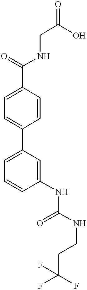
C1(C(=O)NCC(O)=O)=CC=C(C2=CC=CC(NC(NCCC(F)(F)F)=O)=C2)C=C1
